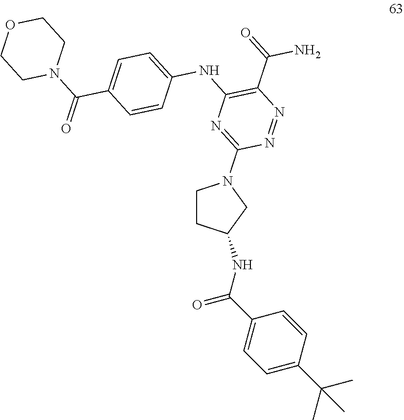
C1CC(NC(C2=CC=C(C(C)(C)C)C=C2)=O)CN1C1=NC(NC2=CC=C(C(N3CCOCC3)=O)C=C2)=C(C(=O)N)N=N1
